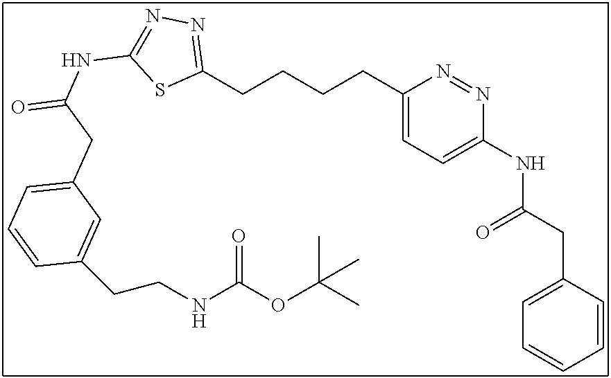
C1(CCCCC2=CC=C(NC(CC3=CC=CC=C3)=O)N=N2)=NN=C(NC(=O)CC2=CC=CC(CCNC(OC(C)(C)C)=O)=C2)S1
